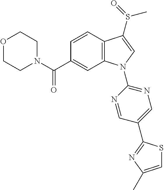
O1CCN(C(C2=CC3=C(C=C2)C(S(=O)C)=CN3C2=NC=C(C3=NC(C)=CS3)C=N2)=O)CC1
